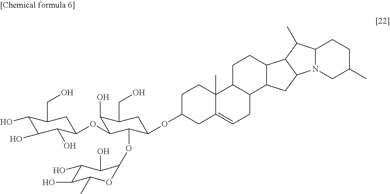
C1(O)C(O)C(O)C(OC2C(O)C(CO)CC(OC3CCC4(C)C(=CCC5C4CCC4C5CC5C4C(C)C4N5CC(C)CC4)C3)C2OC2OC(C)C(O)C(O)C2O)CC1CO
